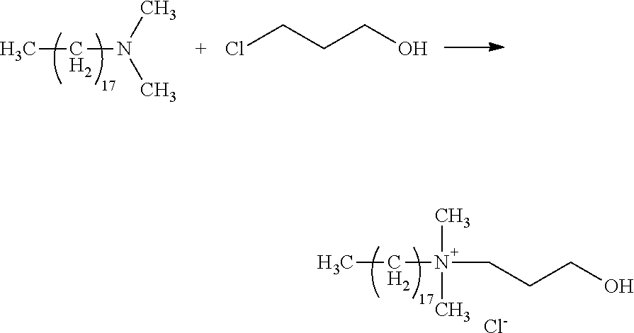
CCN(C)C.ClCCCO.CCN(C)(C)CCCO.[Cl-]
